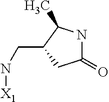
C1(=O)NC(C)C(CN[X1])C1
